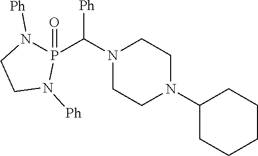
[Ph]C(N1CCN(C2CCCCC2)CC1)P1(=O)N([Ph])CCN1[Ph]
